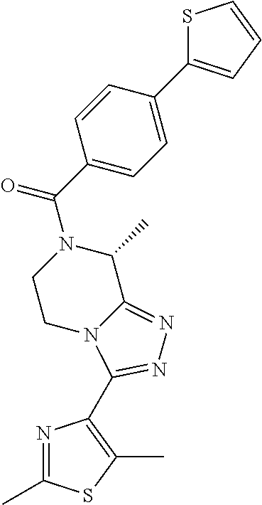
S1C(C2=CC=C(C(=O)N3CCN4C(=NN=C4C4=C(C)SC(C)=N4)C3C)C=C2)=CC=C1
